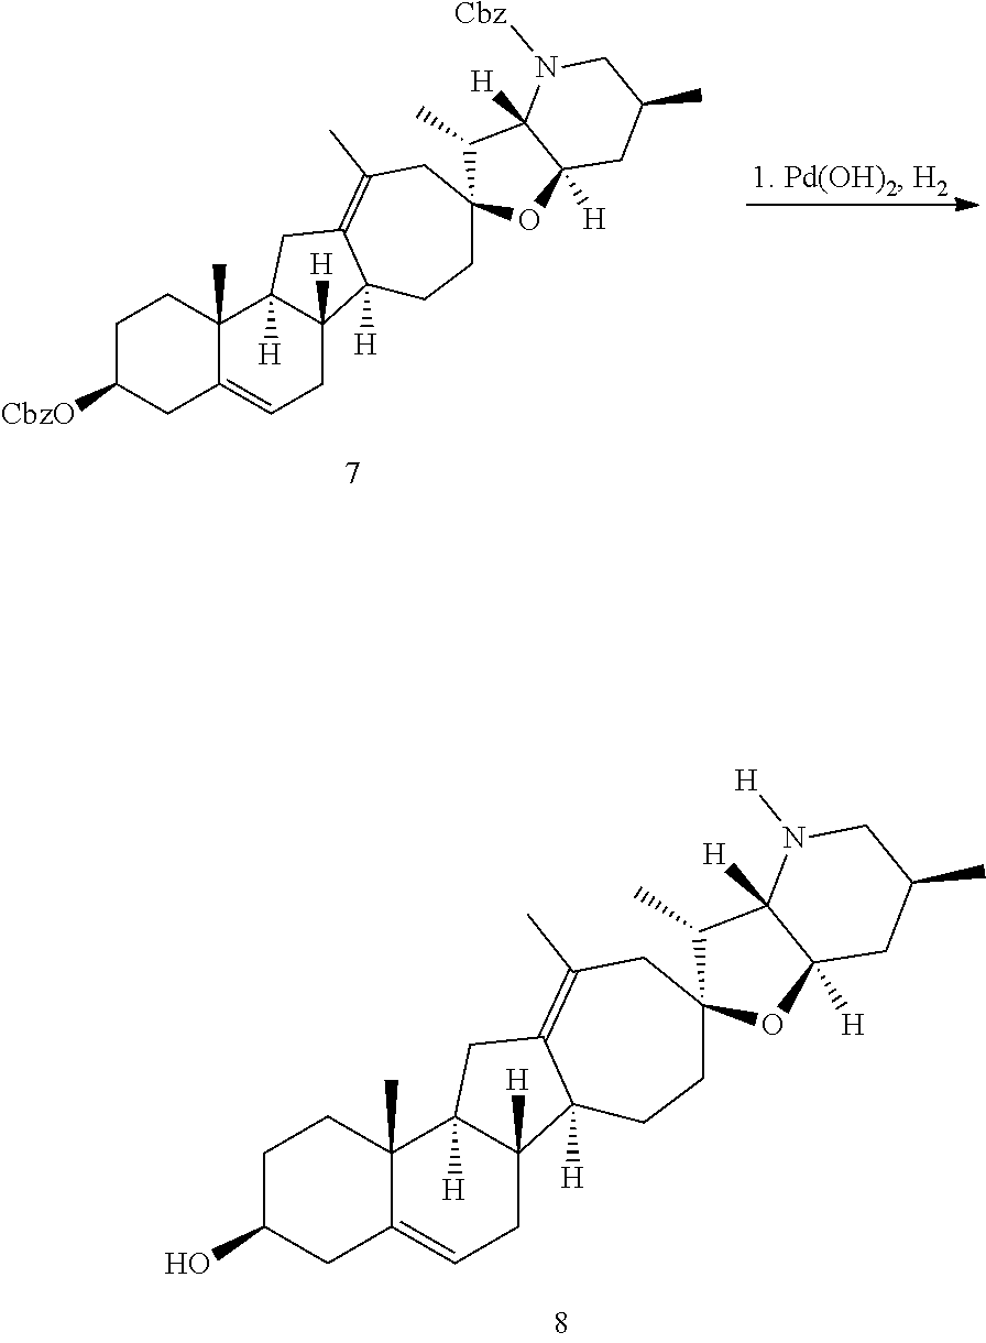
C1C(O)CC2=CCC3([H])C([H])(C2(C)C1)CC1=C(C)CC2(OC4([H])C([H])(C2C)N([H])CC(C)C4)CCC31[H].C1C([CbzO])CC2=CCC3([H])C([H])(C2(C)C1)CC1=C(C)CC2(OC4([H])C([H])(C2C)N([Cbz])CC(C)C4)CCC31[H]
